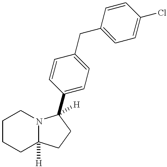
C1=CC(C2([H])N3C([H])(CCCC3)CC2)=CC=C1CC1=CC=C(Cl)C=C1
